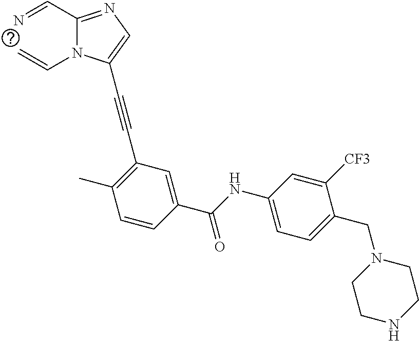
N=CC1=NC=C(C#CC2=C(C)C=CC(C(NC3=CC=C(CN4CCNCC4)C([CF3])=C3)=O)=C2)N1C=C
